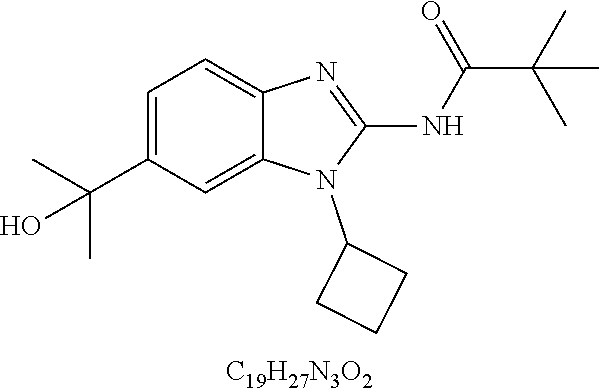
C1=C(C(C)(C)O)C=C2C(=C1)N=C(NC(C(C)(C)C)=O)N2C1CCC1.[C19H27N3O2]
